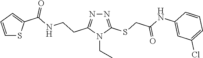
N1=C(SCC(NC2=CC(Cl)=CC=C2)=O)N(CC)C(CCNC(=O)C2=CC=CS2)=N1
